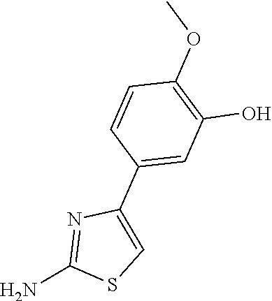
C1=CC(OC)=C(O)C=C1C1=CSC(N)=N1
